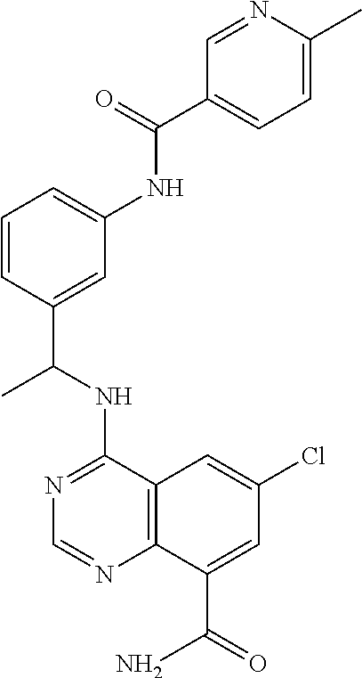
N(C1=NC=NC2=C1C=C(Cl)C=C2C(=O)N)C(C1=CC(NC(C2=CC=C(C)N=C2)=O)=CC=C1)C
